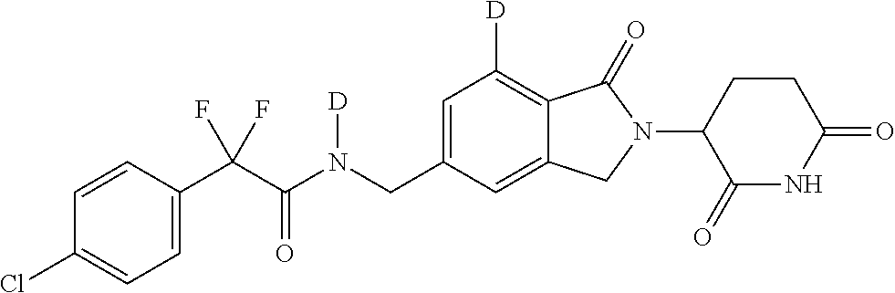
C1=CC(C(C(N(CC2=CC([D])=C3C(=C2)CN(C2C(=O)NC(=O)CC2)C3=O)[D])=O)(F)F)=CC=C1Cl
